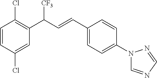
C1=CC(Cl)=CC(C(C=CC2=CC=C(N3C=NC=N3)C=C2)[CF3])=C1Cl
